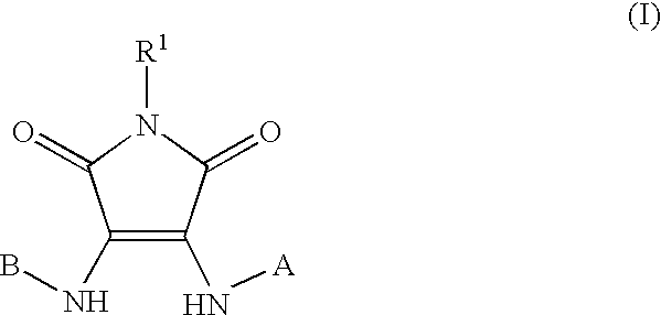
C1(NB)=C(N[A])C(=O)N([R1])C1=O
